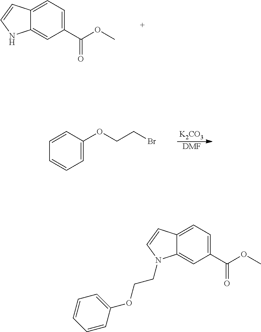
C1(C(OC)=O)=CC=C2C(=C1)NC=C2.[K2CO3].[DMF].C1=C(OCCBr)C=CC=C1.C1(C(OC)=O)=CC=C2C(=C1)N(CCOC1=CC=CC=C1)C=C2
